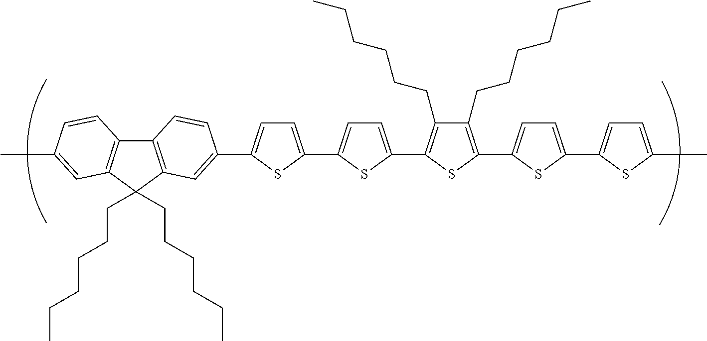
C12=C(C(CCCCCC)(CCCCCC)C3=C1C=CC(C1=CC=C(C4=CC=C(C5=C(CCCCCC)C(CCCCCC)=C(C6=CC=C(C7=CC=C(C)S7)S6)S5)S4)S1)=C3)C=C(C)C=C2
